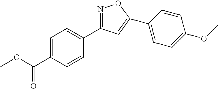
N1=C(C2=CC=C(C(OC)=O)C=C2)C=C(C2=CC=C(OC)C=C2)O1
